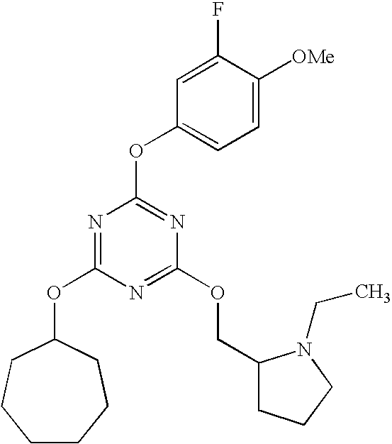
C1CCCC(OC2=NC(OC3=CC=C([OMe])C(F)=C3)=NC(OCC3CCCN3CC)=N2)CC1
